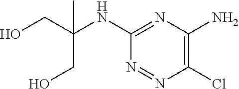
C1(NC(CO)(C)CO)=NC(N)=C(Cl)N=N1
